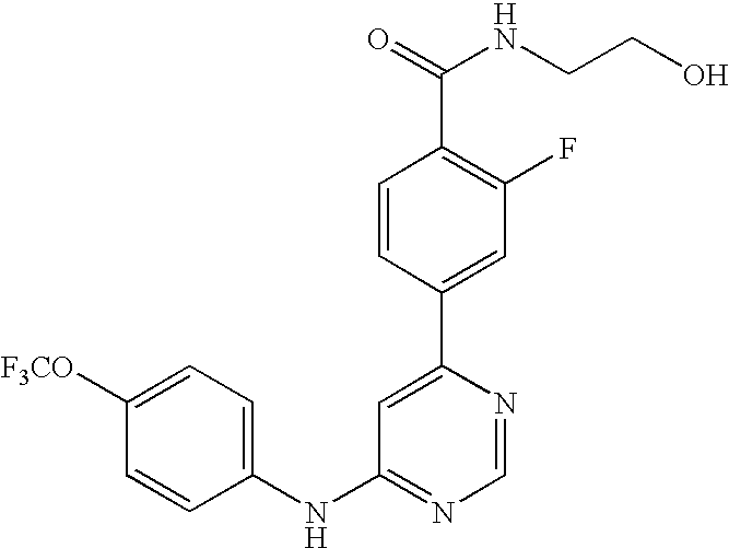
C1(NC2=NC=NC(C3=CC(F)=C(C(=O)NCCO)C=C3)=C2)=CC=C([F3CO])C=C1
